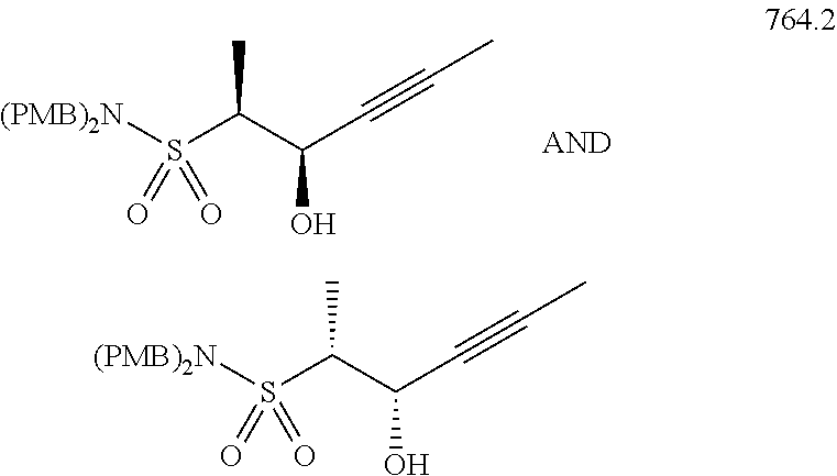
S(C(C(C#CC)O)C)([(PMB)2N])(=O)=O.S(C(C(C#CC)O)C)([(PMB)2N])(=O)=O
